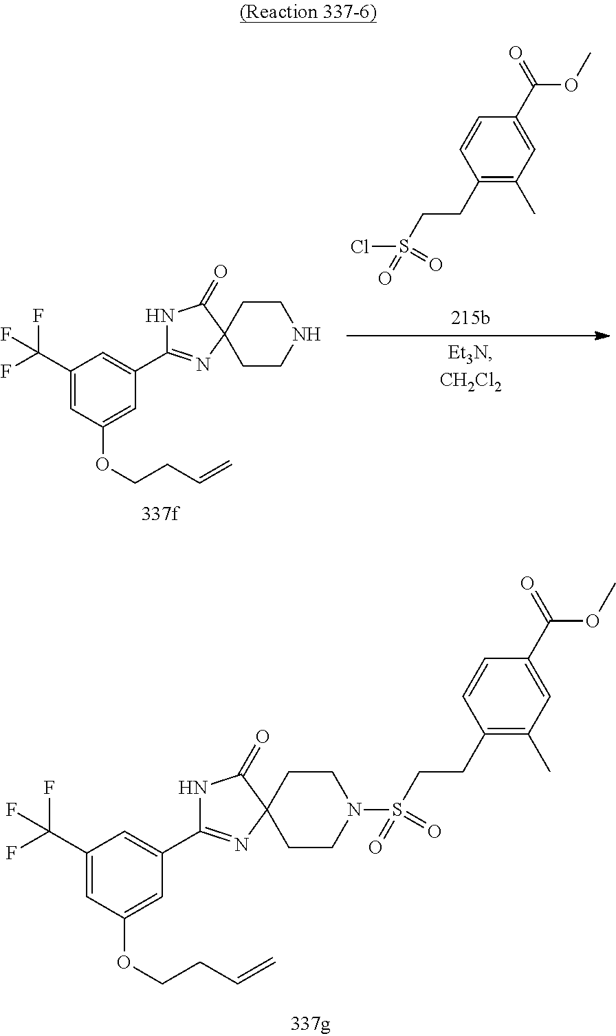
C1(CCS(Cl)(=O)=O)=C(C)C=C(C(=O)OC)C=C1.N1C(=O)C2(N=C1C1=CC(C(F)(F)F)=CC(OCCC=C)=C1)CCNCC2.N1C(=O)C2(N=C1C1=CC(C(F)(F)F)=CC(OCCC=C)=C1)CCN(S(CCC1=C(C)C=C(C(=O)OC)C=C1)(=O)=O)CC2
